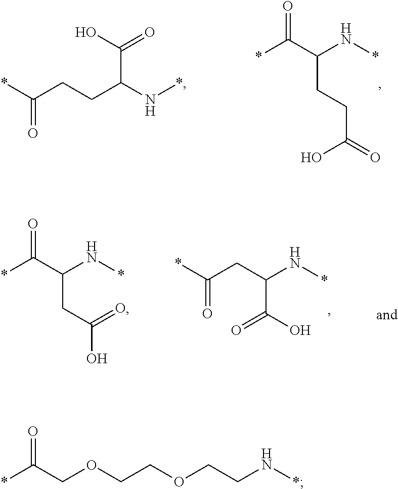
C(=O)(CCC(N*)C(=O)O)*.O=C(*)C(CCC(=O)O)N*.C(=O)(CC(N*)C(O)=O)*.O=C(*)C(CC(O)=O)N*.O=C(COCCOCCN*)*
